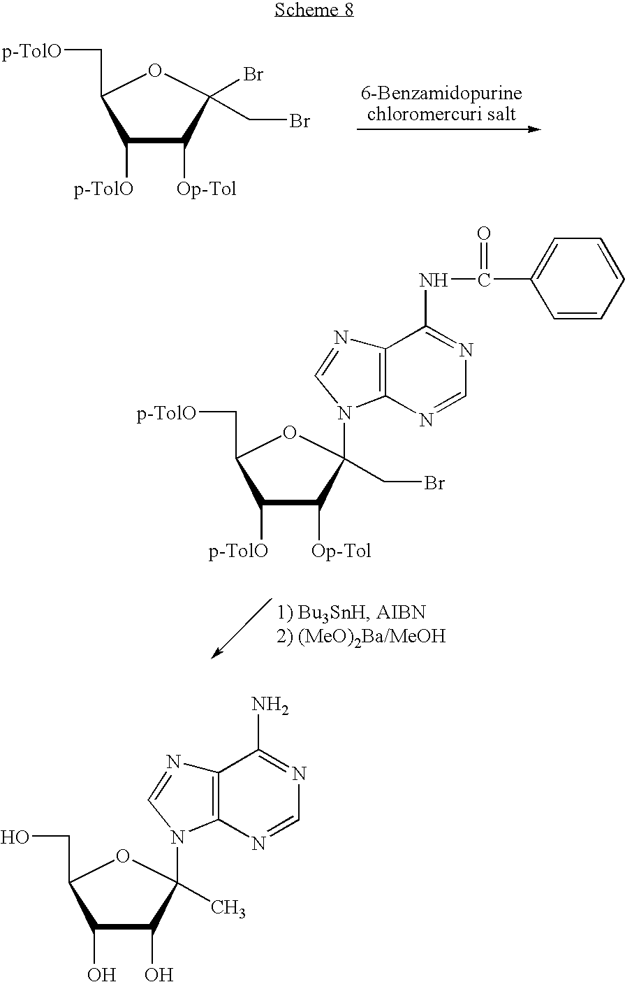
C1([p-TolO])C([Op-Tol])C(CBr)(Br)OC1C[p-TolO].C1([p-TolO])C([Op-Tol])C(CBr)(N2C3=C(N=C2)C(NC(C2=CC=CC=C2)=O)=NC=N3)OC1C[p-TolO].C1(O)C(O)C(C)(N2C3=C(N=C2)C(N)=NC=N3)OC1CO
